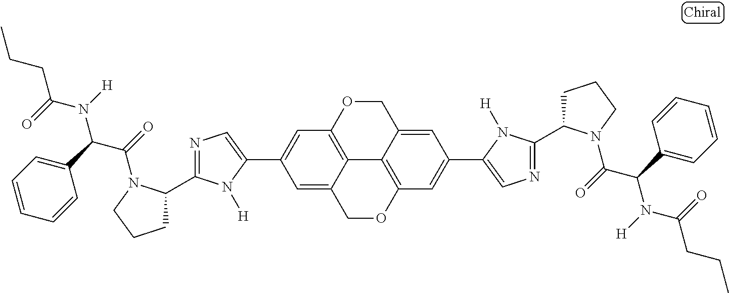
C1=C2C3=C(C=C1C1=CN=C(C4CCCN4C(=O)C(C4=CC=CC=C4)N([H])C(=O)CCC)N1[H])OCC1=CC(C4=CN=C(C5CCCN5C(=O)C(C5=CC=CC=C5)N([H])C(=O)CCC)N4[H])=CC(=C31)OC2
